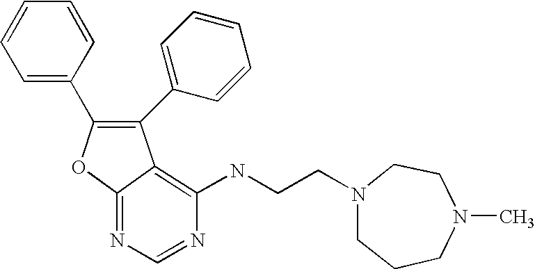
C1(C2=CC=CC=C2)=C(C2=CC=CC=C2)OC2=NC=NC(NCCN3CCCN(C)CC3)=C12
